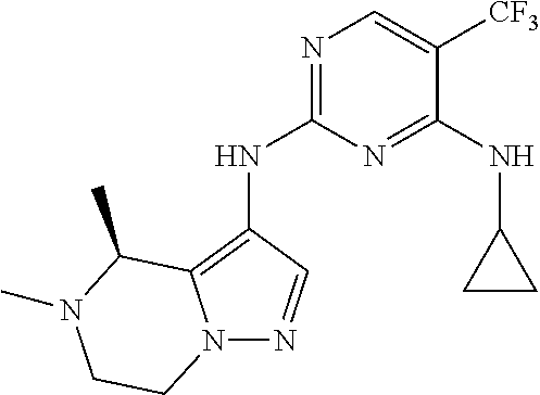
N1=C(NC2=C3N(N=C2)CCN(C)C3C)N=C(NC2CC2)C([CF3])=C1
